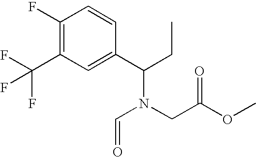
C1(F)=C(C(F)(F)F)C=C(C(CC)N(CC(OC)=O)C=O)C=C1
